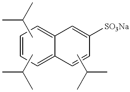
C1=CC=C2C(=C1)C=C([SO3Na])C=C2.CC(C)C.CC(C)C.CC(C)C
